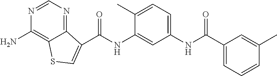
C1=NC(N)=C2C(=N1)C(C(NC1=CC(NC(C3=CC=CC(C)=C3)=O)=CC=C1C)=O)=CS2
